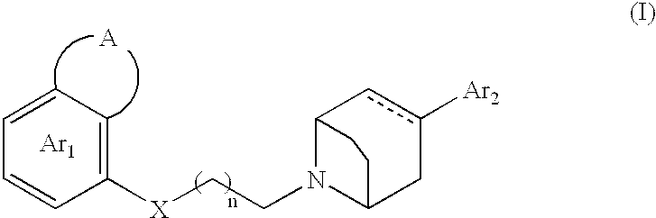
[Ar2]c1cC2N(CC[X]C3=CC=CC=C3)C(C1)CC2.[A]
